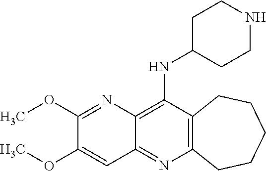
C12=C(C(NC3CCNCC3)=C3C(=N1)C=C(OC)C(OC)=N3)CCCCC2
